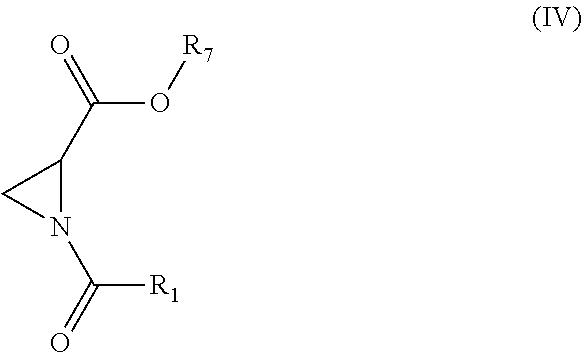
O(C(=O)C1N(C(=O)[R1])C1)[R7]
